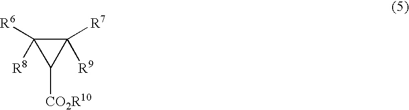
C1([R6])([R8])C([CO2R10])C1([R7])[R9]
